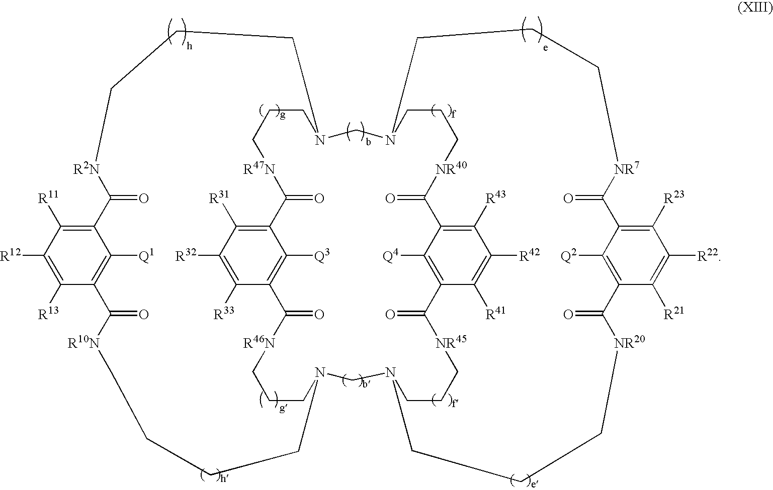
C12=C([R11])C([R12])=C([R13])C(=C1[Q1])C(=O)[R10N]CCCCN1CCC[R46N]C(=O)C3=C([Q3])C(=C([R31])C([R32])=C3[R33])C(=O)[R47N]CCCN(CN3CCC[NR40]C(=O)C4=C([R43])C([R42])=C([R41])C(=C4[Q4])C(=O)[NR45]CCCN(C1)CCC[NR20]C(=O)C1=C([Q2])C(=C([R23])C([R22])=C1[R21])C(=O)[NR7]CCC3)CCC[R2N]C2=O
